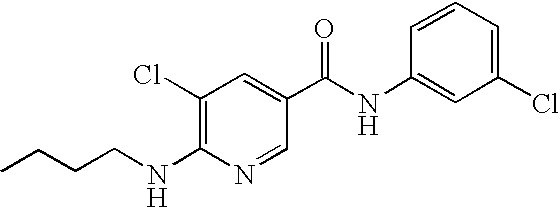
CCCCNC1=C(Cl)C=C(C(NC2=CC(Cl)=CC=C2)=O)C=N1
